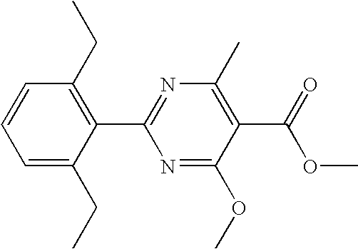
C1(C2=NC(C)=C(C(OC)=O)C(OC)=N2)=C(CC)C=CC=C1CC
